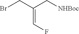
BrCC(C[NHBoc])=CF
